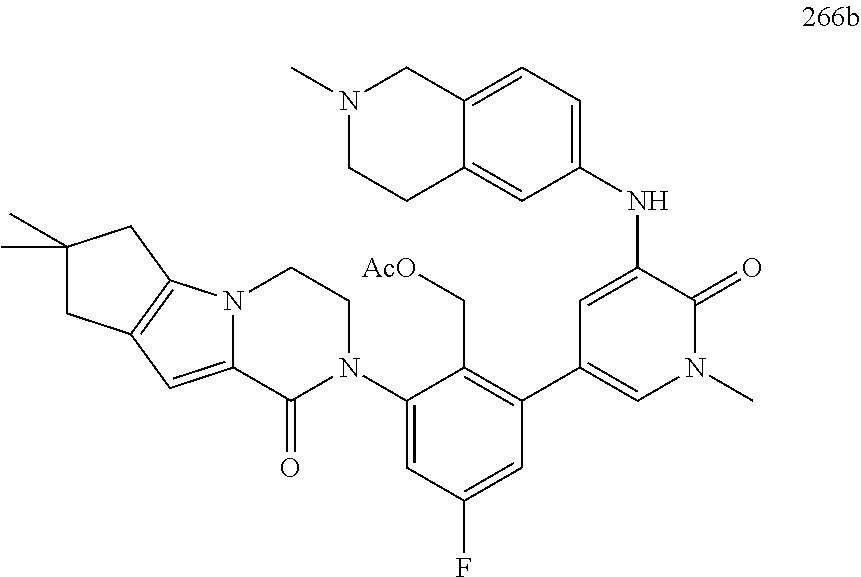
C1(C2=CN(C)C(=O)C(NC3=CC=C4C(=C3)CCN(C)C4)=C2)=C(C[AcO])C(N2CCN3C(=CC4=C3CC(C)(C)C4)C2=O)=CC(F)=C1
